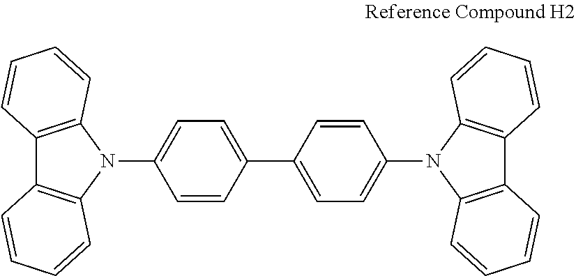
N1(C2=CC=C(C3=CC=C(N4C5=C(C6=C4C=CC=C6)C=CC=C5)C=C3)C=C2)C2=C(C3=C1C=CC=C3)C=CC=C2
